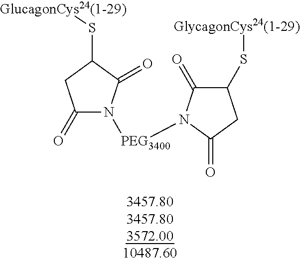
C1(=O)N([PEG3400]N2C(=O)C(S[GlycagonCys24(1-29)])CC2=O)C(=O)C(S[GlucagonCys24(1-29)])C1
